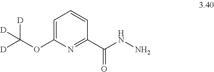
C1(OC([D])([D])[D])=CC=CC(C(NN)=O)=N1
